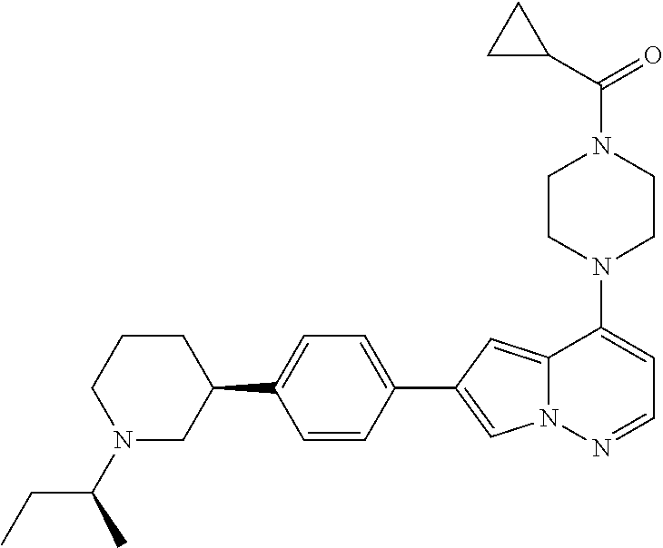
N1(C2=CC=NN3C2=CC(C2=CC=C(C4CCCN(C(CC)C)C4)C=C2)=C3)CCN(C(=O)C2CC2)CC1
